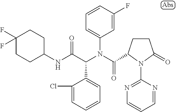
C1=CC(F)=CC(N(C(=O)C2CCC(=O)N2C2=NC=CC=N2)C(C(NC2CCC(F)(F)CC2)=O)C2=CC=CC=C2Cl)=C1
